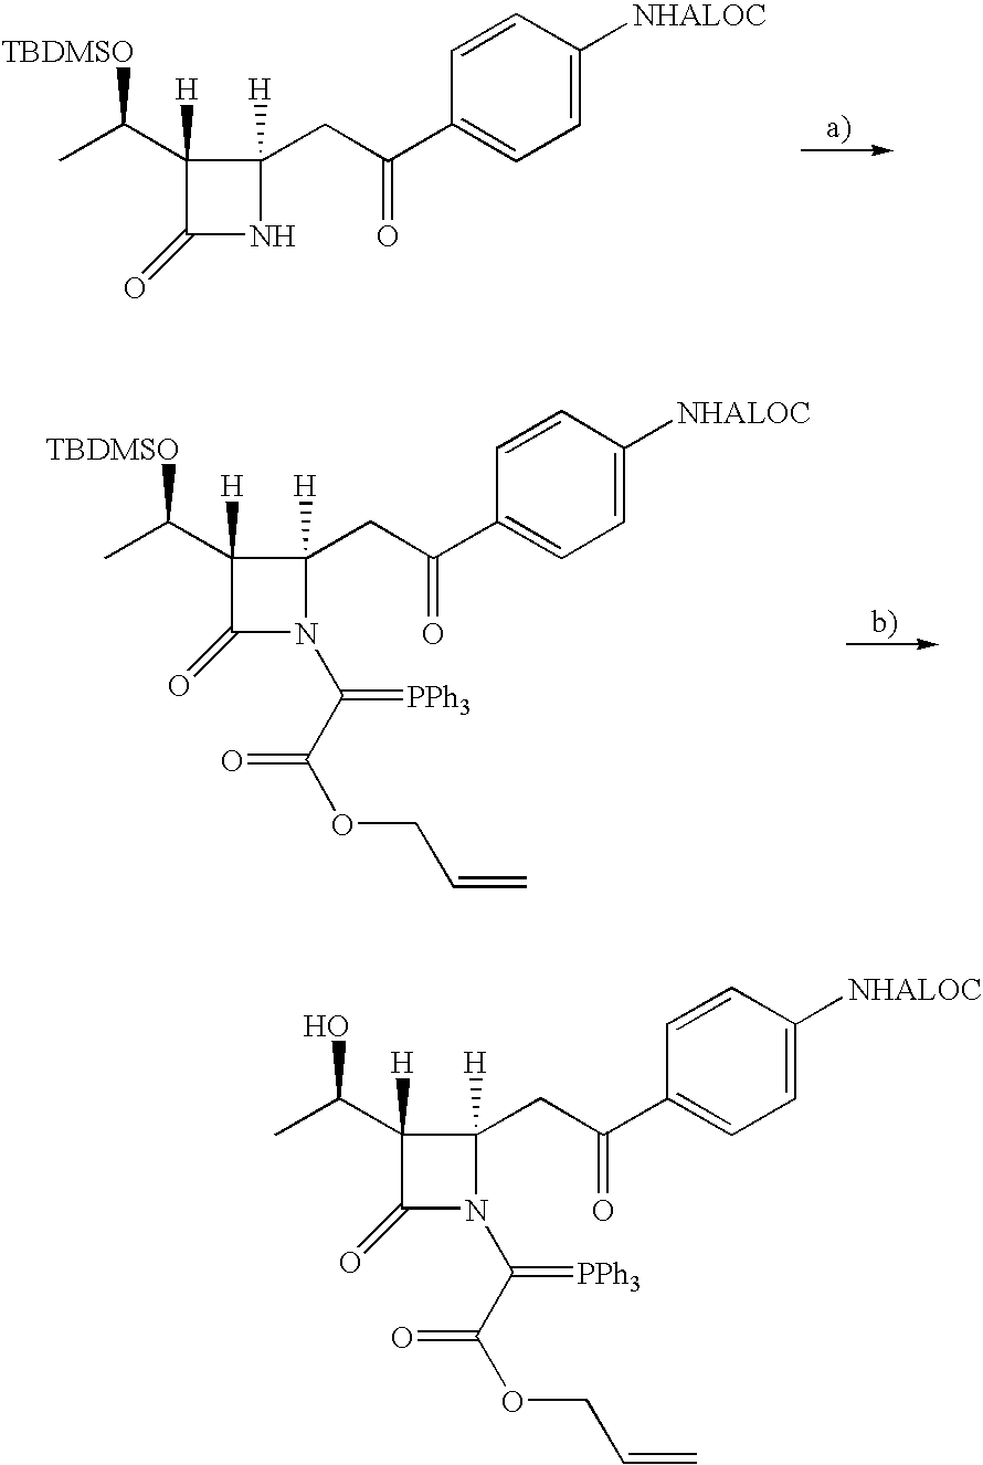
C1([H])(C([TBDMSO])C)C(=O)NC1([H])CC(C1=CC=C([NHALOC])C=C1)=O.C1([H])(C([TBDMSO])C)C(=O)N(C(=[PPh3])C(=O)OCC=C)C1([H])CC(C1=CC=C([NHALOC])C=C1)=O.C1([H])(C(O)C)C(=O)N(C(=[PPh3])C(=O)OCC=C)C1([H])CC(C1=CC=C([NHALOC])C=C1)=O
